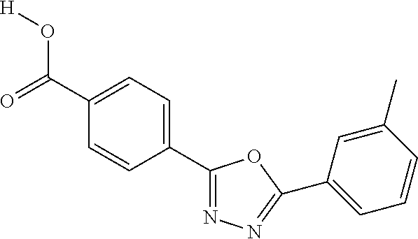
[H]OC(C1=CC=C(C2=NN=C(C3=CC=CC(C)=C3)O2)C=C1)=O
